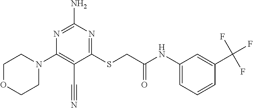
N1=C(N)N=C(SCC(NC2=CC=CC(C(F)(F)F)=C2)=O)C(C#N)=C1N1CCOCC1
